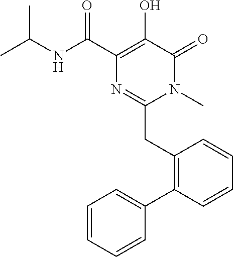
C1(C(NC(C)C)=O)=C(O)C(=O)N(C)C(CC2=C(C3=CC=CC=C3)C=CC=C2)=N1
